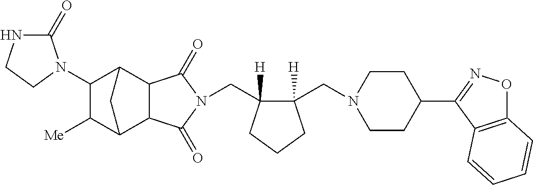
C(C1([H])C(CN2CCC(C3=NOC4=C3C=CC=C4)CC2)([H])CCC1)N1C(=O)C2C3C([Me])C(N4C(=O)NCC4)C(C2C1=O)C3
